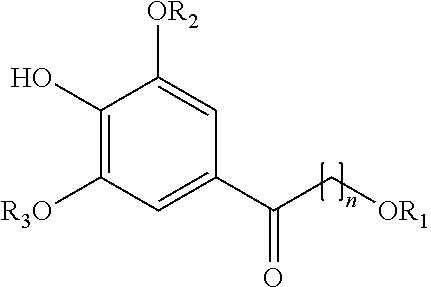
C1(O)=C([R3O])C=C(C(C[OR1])=O)C=C1[OR2]
